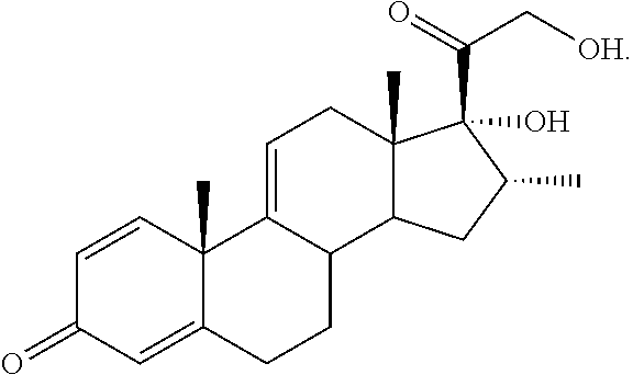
C1=CC2(C)C(=CC1=O)CCC1C2=CCC2(C)C1CC(C)C2(C(=O)C[OH])O
